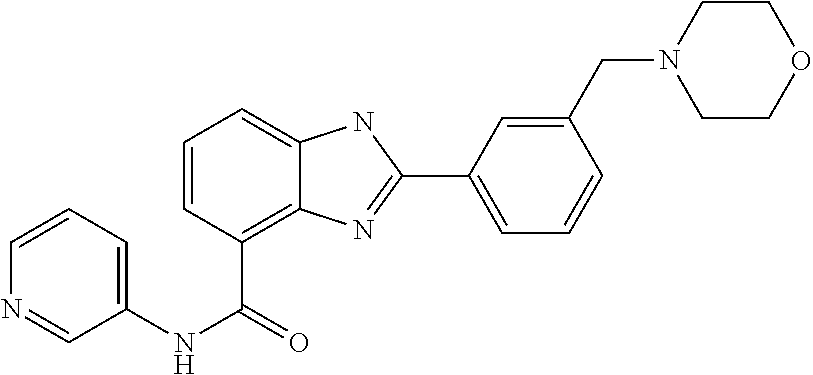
C1=CC(C(=O)NC2=CC=CN=C2)=C2C(=C1)NC(C1=CC=CC(CN3CCOCC3)=C1)=N2
